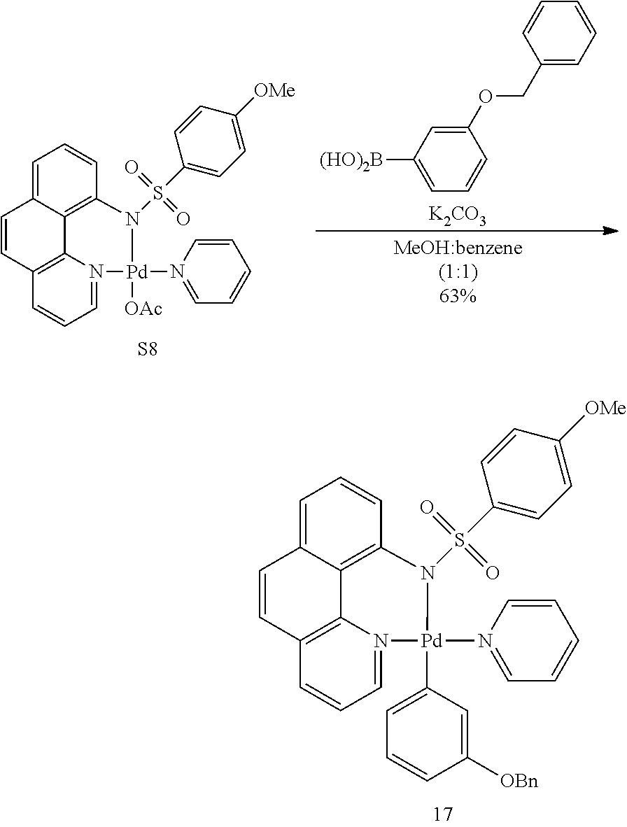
[(HO)2B]C1=CC=CC(OCC2=CC=CC=C2)=C1.[K2CO3].C1=C2C3=C(C=C1)N(S(C1=CC=C([OMe])C=C1)(=O)=O)[Pd](N1=CC=CC=C1)([OAc])N1=CC=CC(=C31)C=C2.[S8].C1=C2C3=C(C=C1)N(S(C1=CC=C([OMe])C=C1)(=O)=O)[Pd](N1=CC=CC=C1)(C1=CC=CC([OBn])=C1)N1=CC=CC(=C31)C=C2
